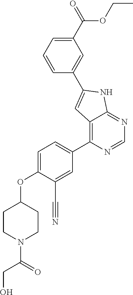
O(C1=CC=C(C2=C3C(=NC=N2)NC(C2=CC(C(=O)OCC)=CC=C2)=C3)C=C1C#N)C1CCN(C(CO)=O)CC1
